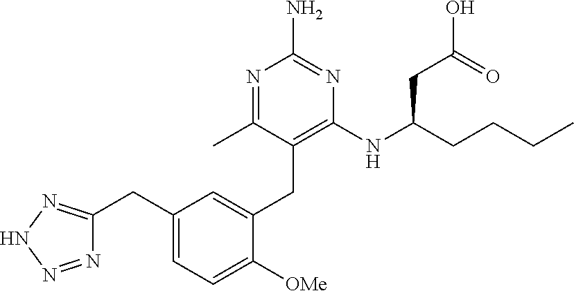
C1(CC2=CC=C([OMe])C(CC3=C(NC(CCCC)CC(O)=O)N=C(N)N=C3C)=C2)=NNN=N1
